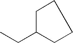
C1C(CC)CCC1
